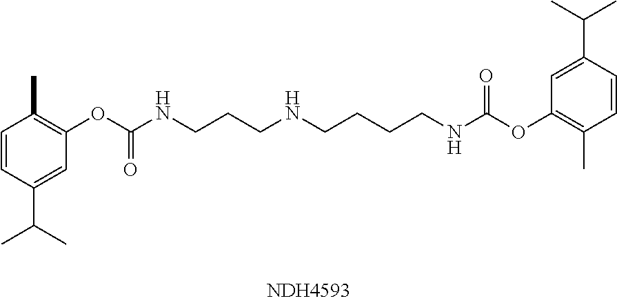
C1=CC(C(C)C)=CC(OC(NCCCNCCCCNC(OC2=C(C)C=CC(C(C)C)=C2)=O)=O)=C1C
